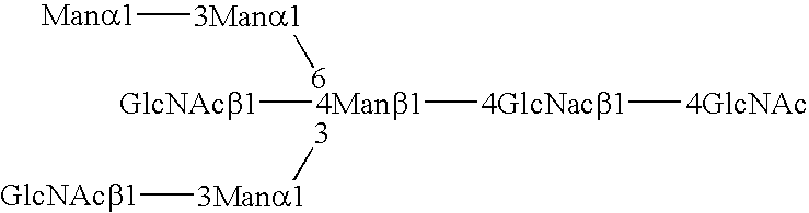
[3Mana1]([6])[Mana1].[3][3Mana1][GlcNAcb1].[4Manb1]([4GlcNacb1][4GlcNAc])[GlcNAcb1]
